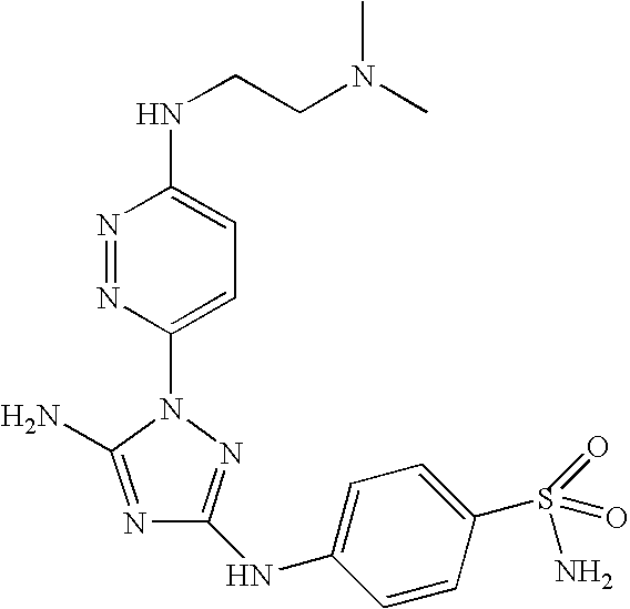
C1(NC2=CC=C(S(=O)(=O)N)C=C2)=NN(C2=CC=C(NCCN(C)C)N=N2)C(N)=N1
